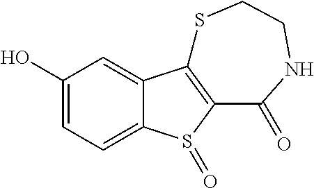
C1(O)=CC=C2C(=C1)C1=C(S2=O)C(=O)NCCS1
